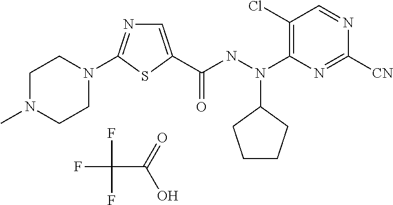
FC(F)(C(=O)O)F.C(NN(C1=C(Cl)C=NC([CN])=N1)C1CCCC1)(=O)C1=CN=C(N2CCN(C)CC2)S1
